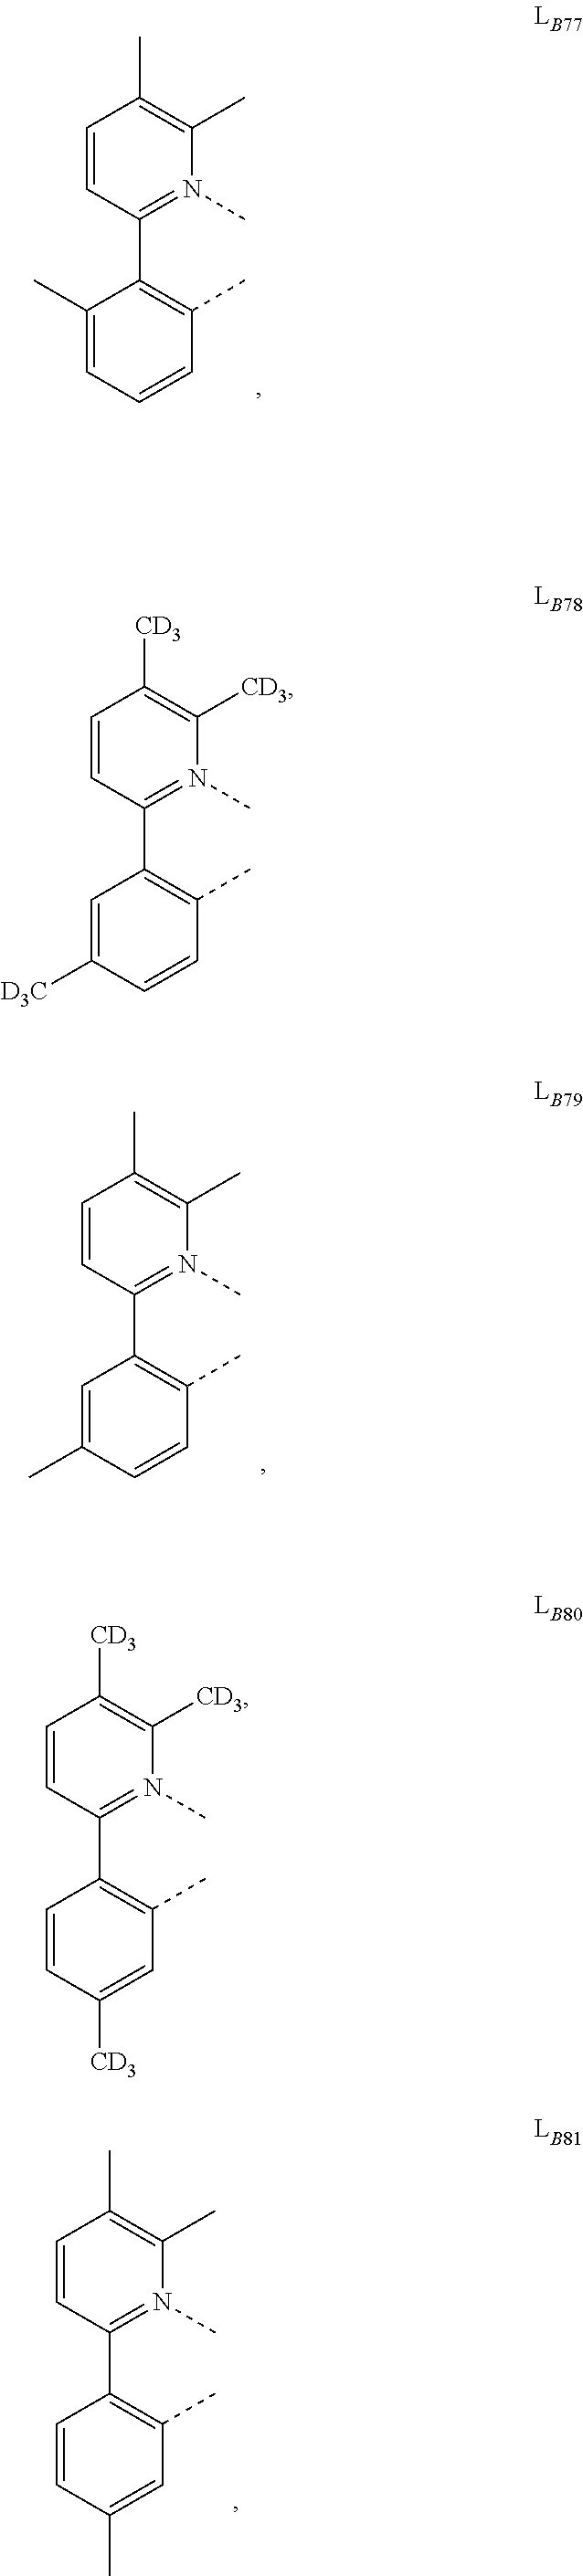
C1=CC(C2=C(C)C=CC=C2C)=N(C)C(C)=C1C.C1=CC(C2=C(C)C=CC([D3C])=C2)=N(C)C([CD3])=C1[CD3].C1=CC(C2=C(C)C=CC(C)=C2)=N(C)C(C)=C1C.C1=CC(C2=C(C)C=C([CD3])C=C2)=N(C)C([CD3])=C1[CD3].C1=CC(C2=C(C)C=C(C)C=C2)=N(C)C(C)=C1C
